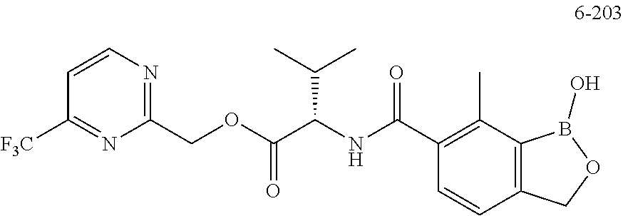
C1=CN=C(COC(C(NC(C2=C(C)C3=C(C=C2)COB3O)=O)C(C)C)=O)N=C1[F3C]
